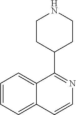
N1=C(C2CCNCC2)C2=CC=CC=C2C=C1
